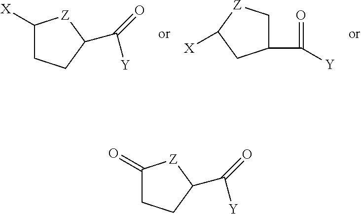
C1([X])CCC(C([Y])=O)[Z]1.C1C(C(=O)[Y])CC([X])[Z]1.C1(=O)CCC(C([Y])=O)[Z]1
